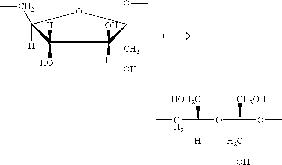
C1(O)([H])C([H])(CC)OC(CO)(OC)C1([H])O.C([CH2OH])(OC([HOH2C])(CC)[H])(CO)OC
